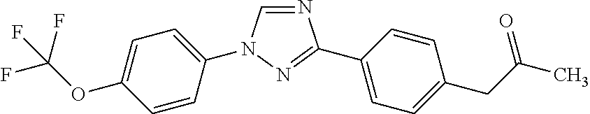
N1=CN(C2=CC=C(OC(F)(F)F)C=C2)N=C1C1=CC=C(CC(C)=O)C=C1
